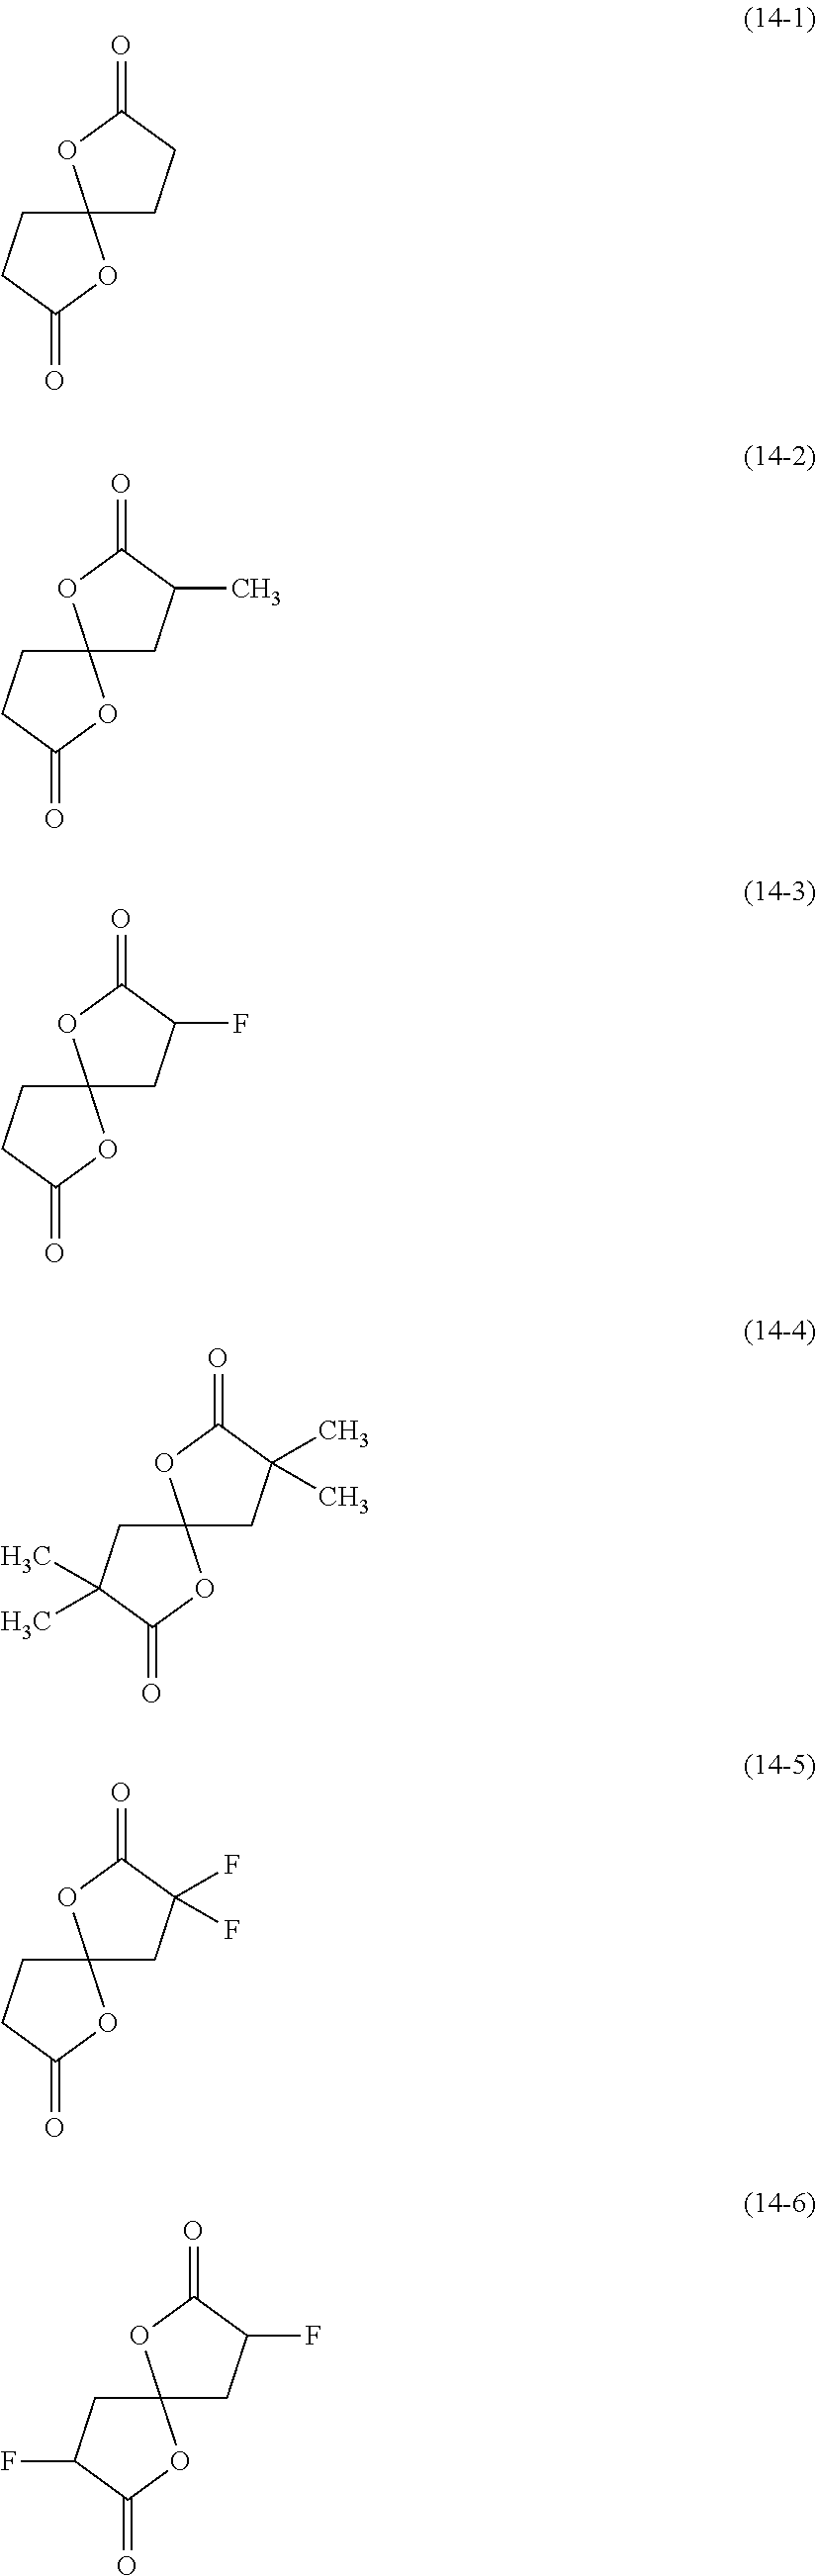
C1CC(=O)OC12CCC(=O)O2.C1CC(=O)OC12CC(C)C(=O)O2.C1CC(=O)OC12CC(F)C(=O)O2.C1C(C)(C)C(=O)OC12CC(C)(C)C(=O)O2.C1CC(=O)OC12CC(F)(F)C(=O)O2.C1C(F)C(=O)OC12CC(F)C(=O)O2
